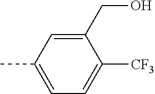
C1(CO)=CC(C)=CC=C1[CF3]
